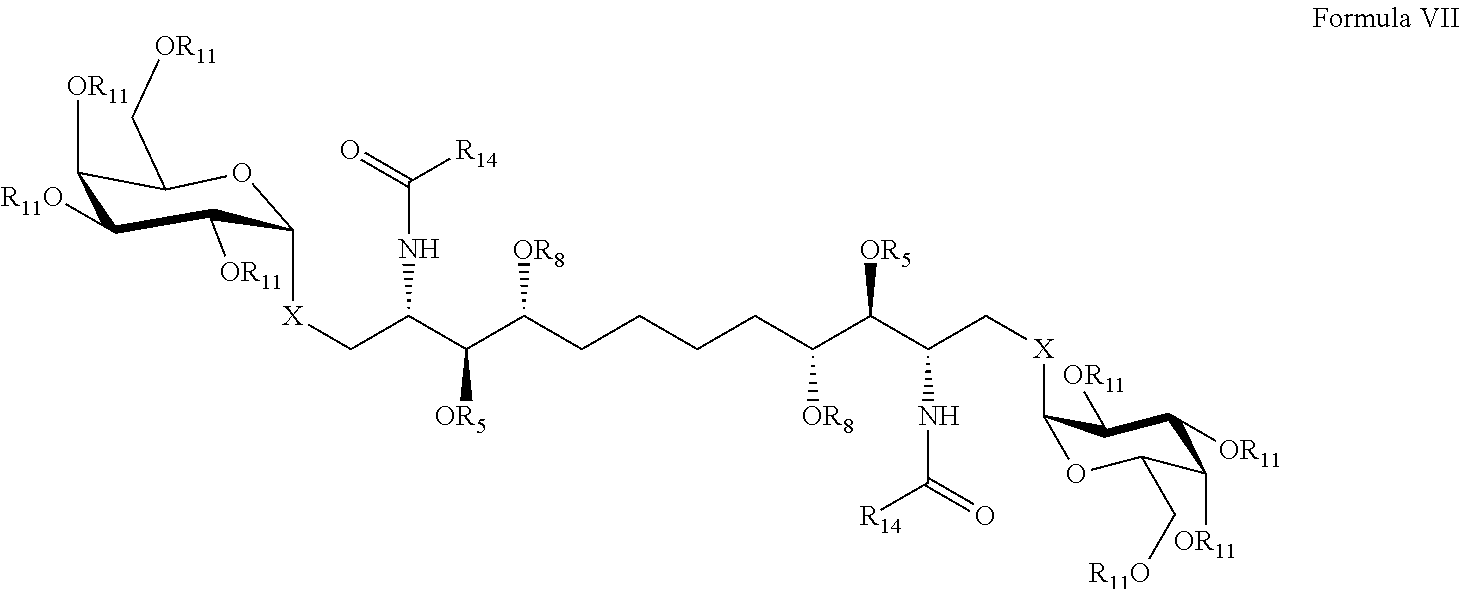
C1([OR11])C([R11O])C([OR11])C([X]CC(C([OR5])C(CCCCC(C(C(C[X]C2OC(C[R11O])C([OR11])C([OR11])C2[OR11])NC([R14])=O)[OR5])[OR8])[OR8])NC([R14])=O)OC1C[OR11]
